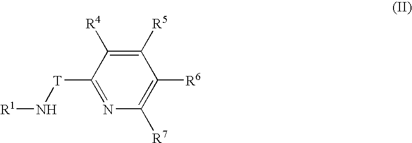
C1([R5])=C([R4])C([T]N[R1])=NC([R7])=C1[R6]
